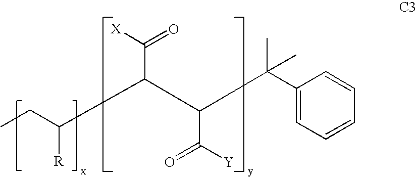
C(C(C(C(C([Y])=O)C(C)(C)C1=CC=CC=C1)C([X])=O)[R])C
